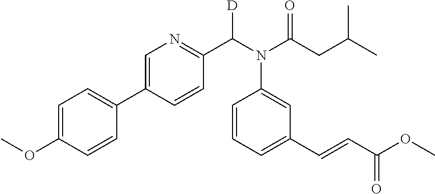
C1=CC(OC)=CC=C1C1=CN=C(C(N(C(CC(C)C)=O)C2=CC(C=CC(OC)=O)=CC=C2)[D])C=C1
